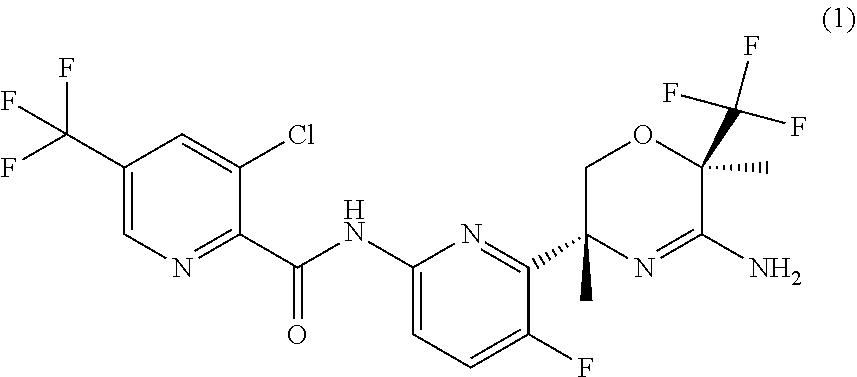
C1(C(F)(F)F)=CN=C(C(NC2=CC=C(F)C(C3(C)N=C(N)C(C)(C(F)(F)F)OC3)=N2)=O)C(Cl)=C1
